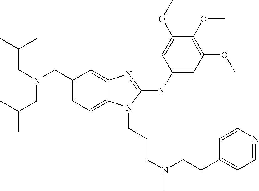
C1(CN(CC(C)C)CC(C)C)=CC=C2C(=C1)N=C(NC1=CC(OC)=C(OC)C(OC)=C1)N2CCCN(C)CCC1=CC=NC=C1
